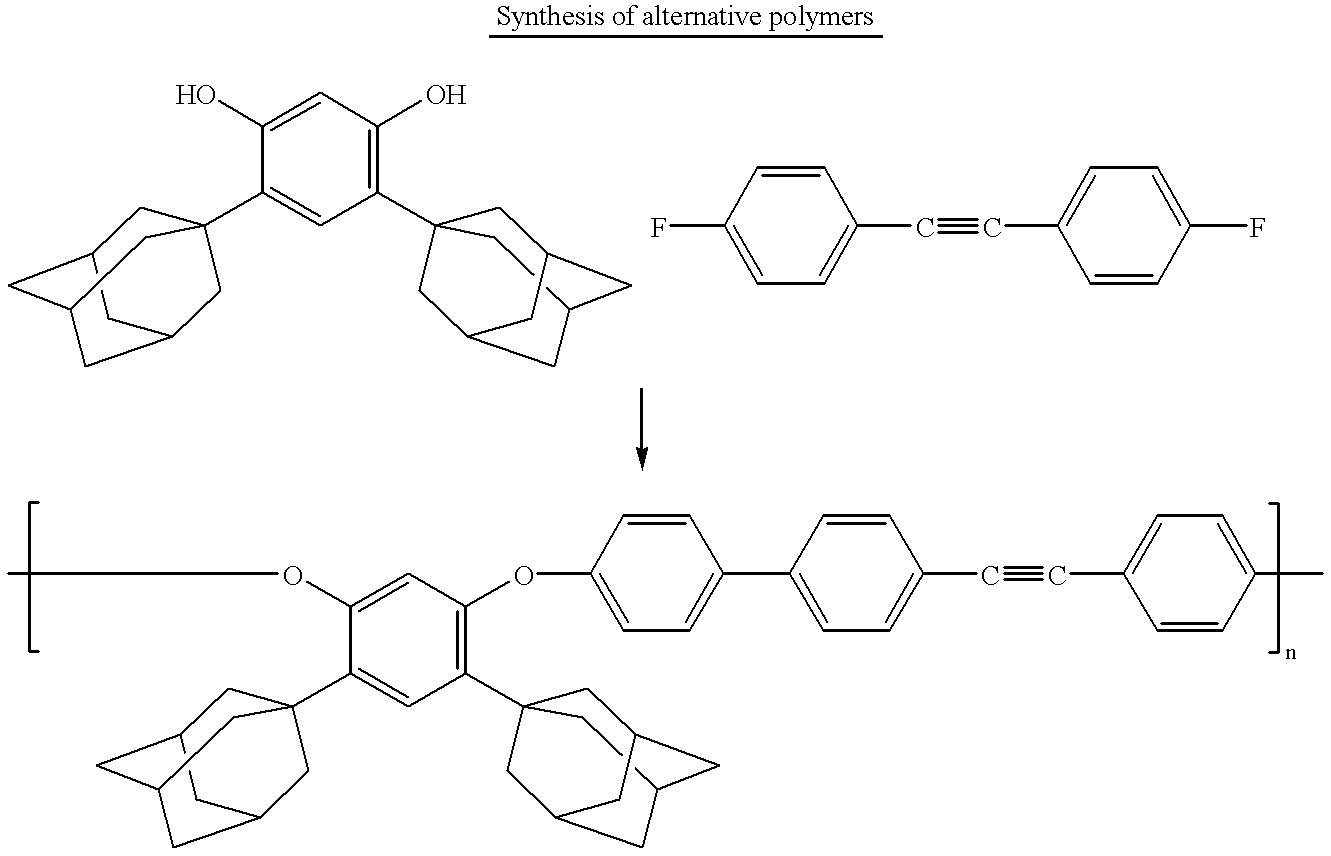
C1(C23CC4CC(CC(C2)C4)C3)=CC(C23CC4CC(CC(C2)C4)C3)=C(O)C=C1O.C1=CC(C#CC2=CC=C(F)C=C2)=CC=C1F.C1(C23CC4CC(CC(C2)C4)C3)=CC(C23CC4CC(CC(C2)C4)C3)=C(OC2=CC=C(C3=CC=C(C#CC4=CC=C(C)C=C4)C=C3)C=C2)C=C1OC
